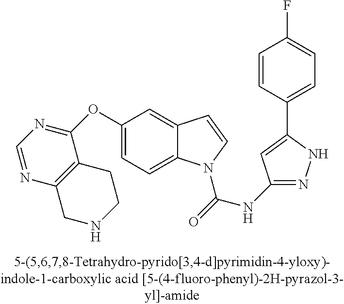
C1(OC2=NC=NC3=C2CCNC3)=CC=C2C(=C1)C=CN2C(=O)NC1=NNC(C2=CC=C(F)C=C2)=C1
